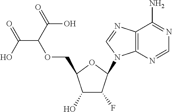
C12=C(N=CN1C1C(F)C(O)C(COC(C(=O)O)C(=O)O)O1)C(N)=NC=N2
